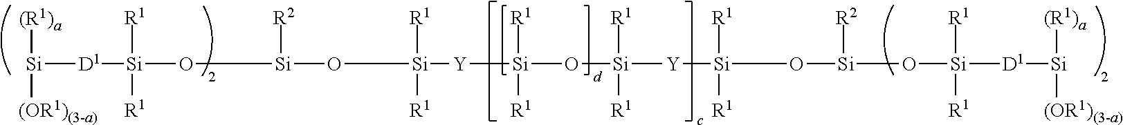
[Si]([D1][Si]([R1])([R1])O[Si](O[Si]([R1])([Y][Si](O[Si]([Y][Si]([R1])(O[Si]([R2])O[Si]([R1])([R1])[D1][Si]([(R1)a])[(OR1)(3-a)])[R1])([R1])[R1])([R1])[R1])[R1])[R2])([(R1)a])[(OR1)(3-a)]
